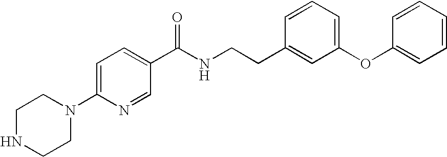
N1(C2=CC=C(C(NCCC3=CC(OC4=CC=CC=C4)=CC=C3)=O)C=N2)CCNCC1
